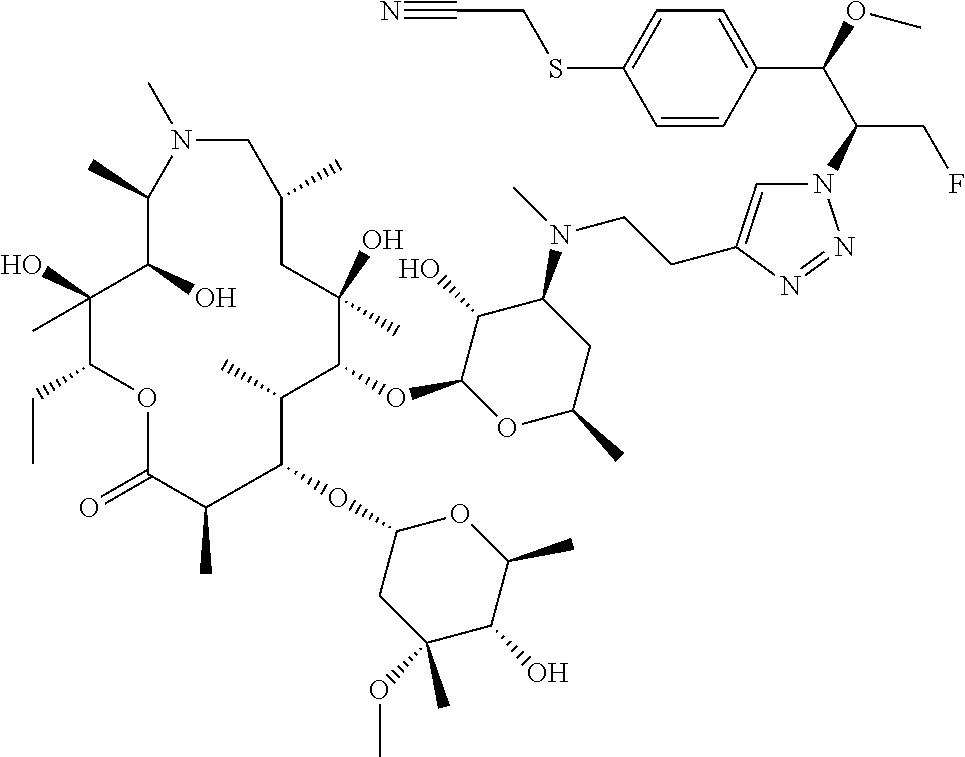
N1=NN(C(C(C2=CC=C(SCC#N)C=C2)OC)CF)C=C1CCN(C1C(O)C(OC2C(C)C(OC3CC(OC)(C)C(O)C(C)O3)C(C)C(=O)OC(CC)C(O)(C)C(O)C(C)N(C)CC(C)CC2(O)C)OC(C)C1)C
